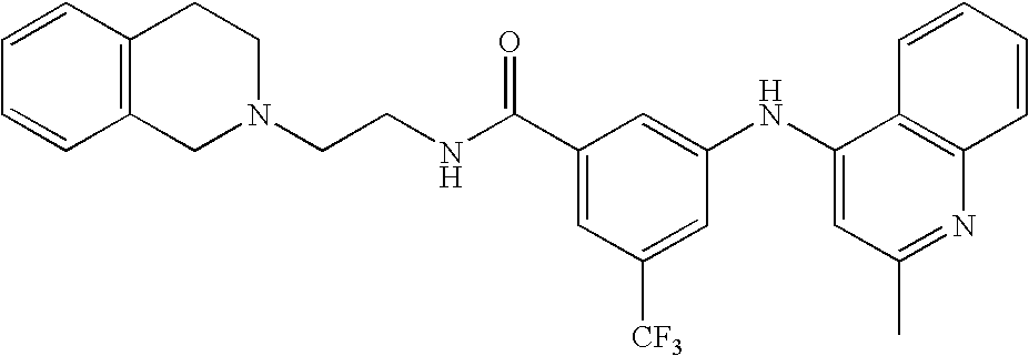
C1=CC2=C(C=C1)CCN(CCNC(C1=CC([CF3])=CC(NC3=CC(C)=NC4=C3C=CC=C4)=C1)=O)C2
